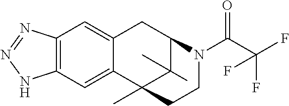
C12=C(C=C3C(=C1)CC1C(C)(C)C3(C)CCN1C(=O)C(F)(F)F)NN=N2
